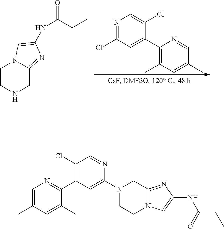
N1=C(Cl)C=C(C2=C(C)C=C(C)C=N2)C(Cl)=C1.C1CNCC2=NC(NC(=O)CC)=CN12.C1(Cl)=C(C2=NC=C(C)C=C2C)C=C(N2CCN3C(=NC(NC(CC)=O)=C3)C2)N=C1
